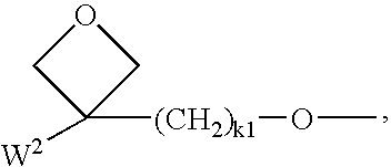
O1CC([(CH2)k1]OC)([W2])C1
